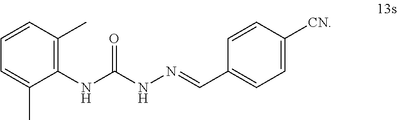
C1=CC=C(C)C(NC(NN=CC2=CC=C([CN])C=C2)=O)=C1C
